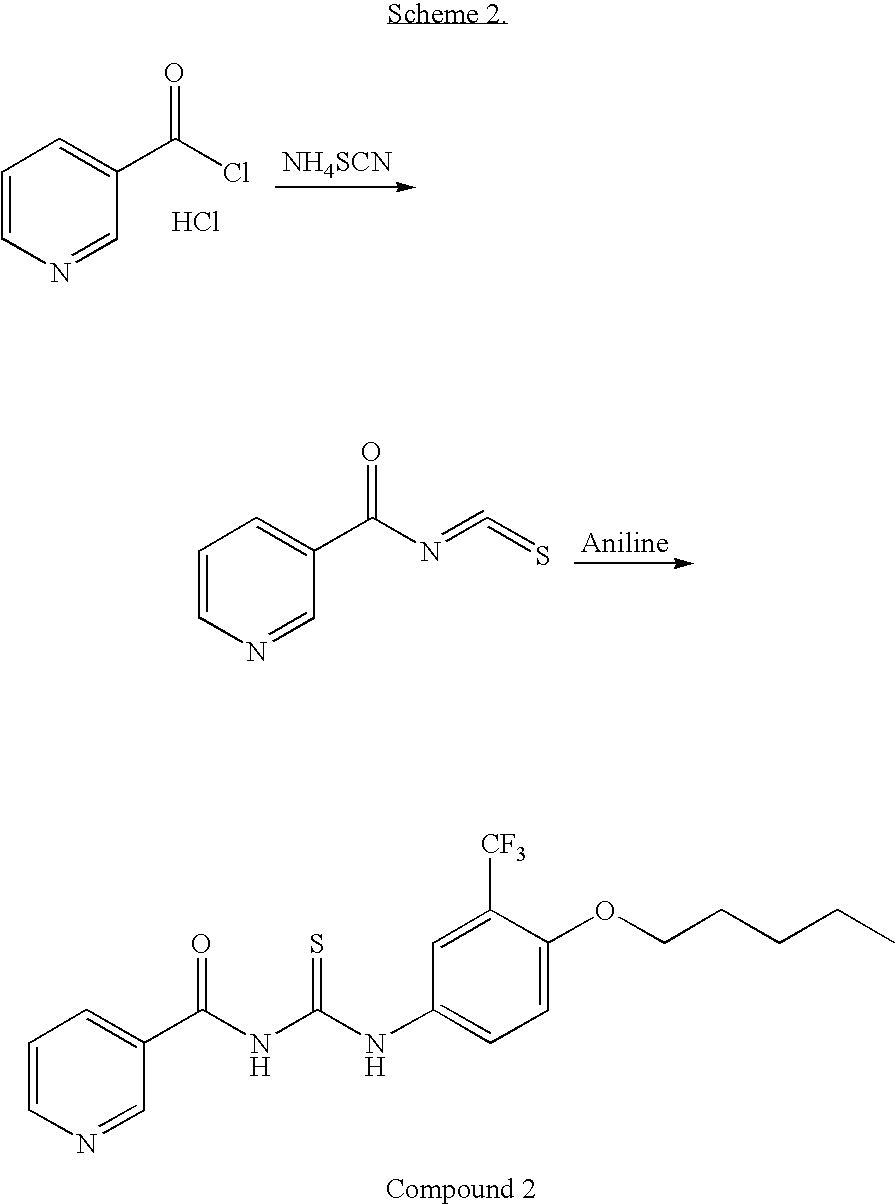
C1=CN=CC(C(Cl)=O)=C1.Cl.[NH4SCN].C1=CN=CC(C(N=C=S)=O)=C1.C1=CN=CC(C(NC(NC2=CC=C(OCCCCC)C([CF3])=C2)=S)=O)=C1
